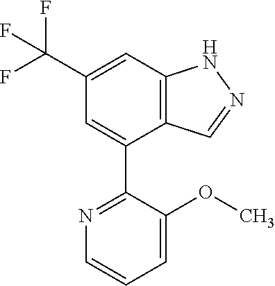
C12=C(C=C(C(F)(F)F)C=C1C1=NC=CC=C1OC)NN=C2
